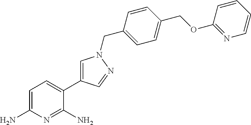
C1=C(N)N=C(N)C(C2=CN(CC3=CC=C(COC4=NC=CC=C4)C=C3)N=C2)=C1
